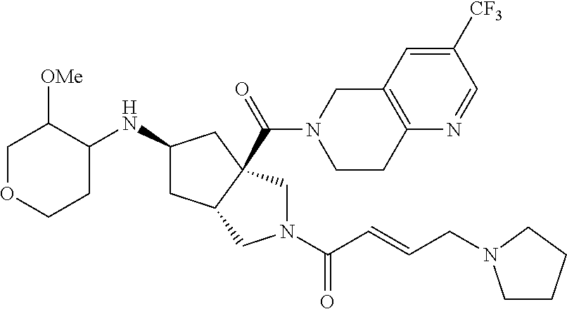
C1OCCC(NC2CC3C(C(=O)N4CCC5=C(C4)C=C([CF3])C=N5)(C2)CN(C(C=CCN2CCCC2)=O)C3)C1[OMe]
